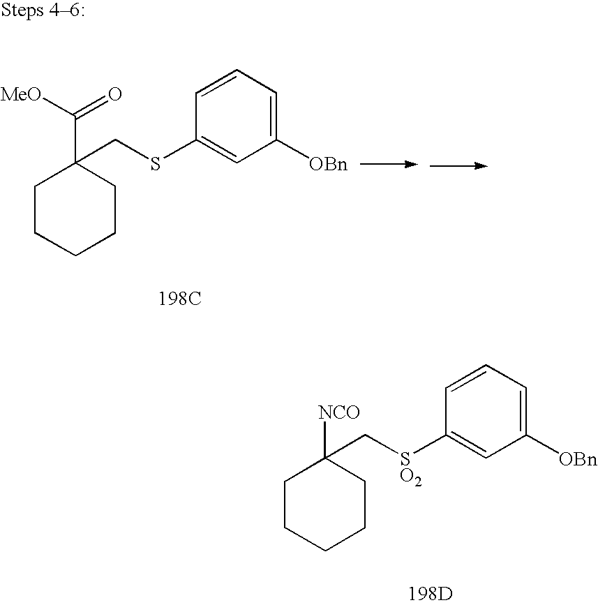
C1CCCCC1(C([MeO])=O)CSC1=CC([OBn])=CC=C1.[198C].C1CCCCC1([NCO])C[SO2]C1=CC([OBn])=CC=C1.[198D]
